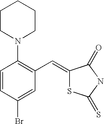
C1=CC(Br)=CC(C=C2SC(=S)NC2=O)=C1N1CCCCC1
